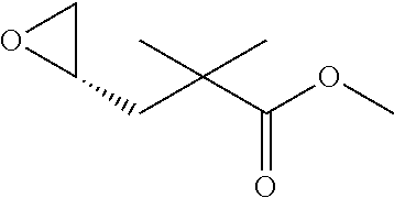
C1(CC(C(OC)=O)(C)C)CO1
